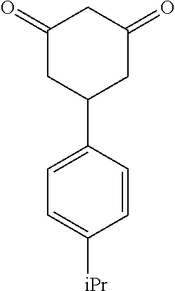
C1(=O)CC(C2=CC=C([iPr])C=C2)CC(=O)C1
